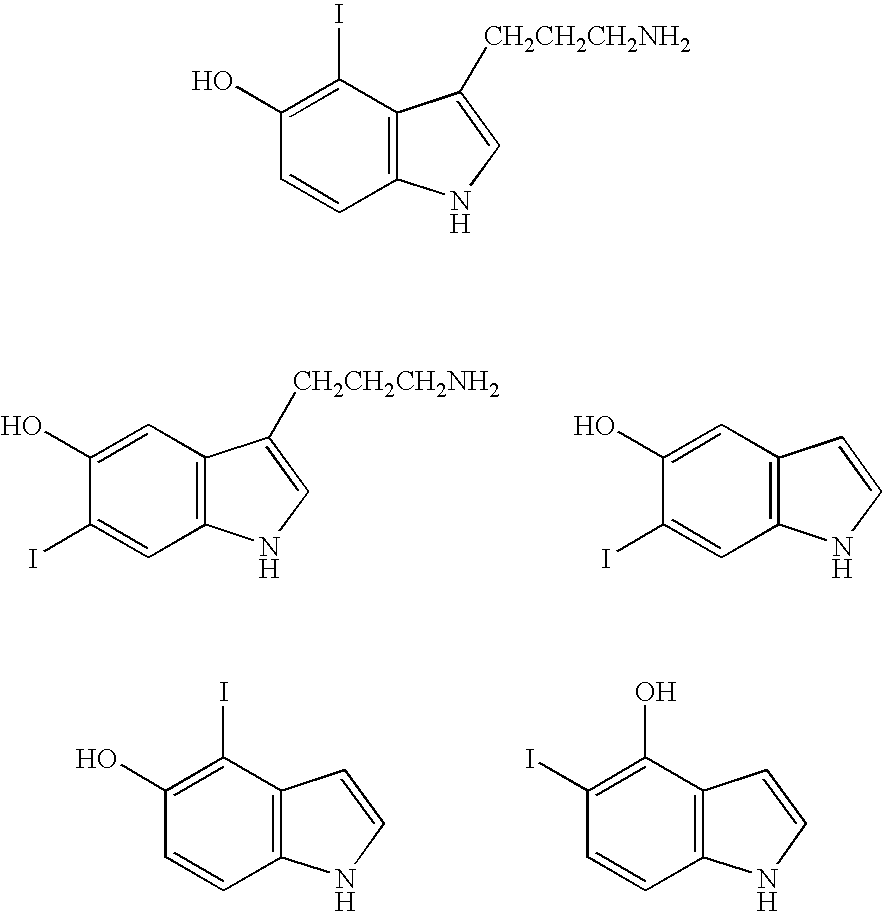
C1(O)=CC2=C(C=C1I)NC=C2[CH2CH2CH2NH2].C1(O)=CC2=C(C=C1I)NC=C2.C1(O)=C(I)C2=C(C=C1)NC=C2.C1(I)=C(O)C2=C(C=C1)NC=C2.C1(O)=C(I)C2=C(C=C1)NC=C2[CH2CH2CH2NH2]
